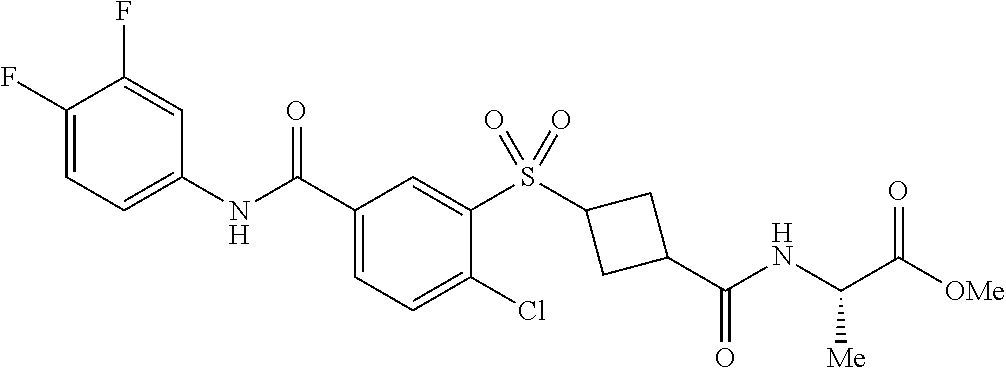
C1(F)=CC=C(NC(C2=CC=C(Cl)C(S(=O)(=O)C3CC(C(NC(C([OMe])=O)[Me])=O)C3)=C2)=O)C=C1F
